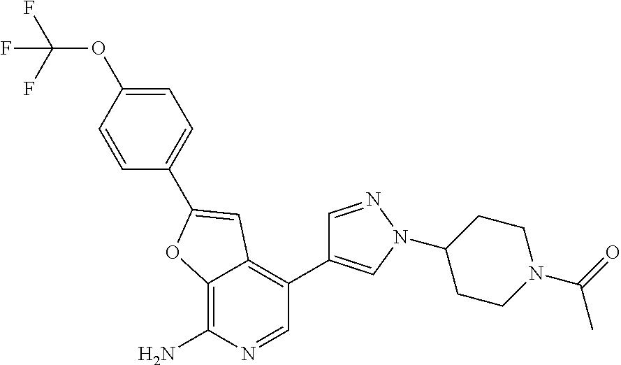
C12=C(N)N=CC(C3=CN(C4CCN(C(C)=O)CC4)N=C3)=C1C=C(C1=CC=C(OC(F)(F)F)C=C1)O2
